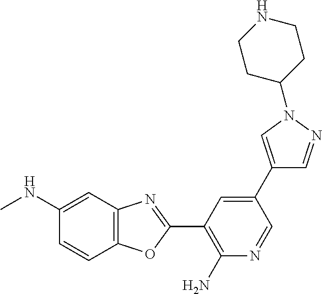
CNC1=CC2=C(C=C1)OC(C1=C(N)N=CC(C3=CN(C4CCNCC4)N=C3)=C1)=N2
